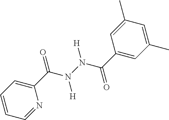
C1(C(N(N(C(C2=CC(C)=CC(C)=C2)=O)[H])[H])=O)=CC=CC=N1
